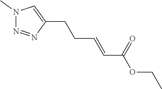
N1(C)N=NC(CCC=CC(OCC)=O)=C1
